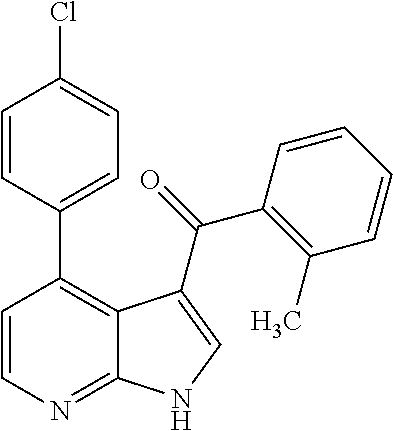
C1=CN=C2C(=C1C1=CC=C(Cl)C=C1)C(C(=O)C1=C(C)C=CC=C1)=CN2
